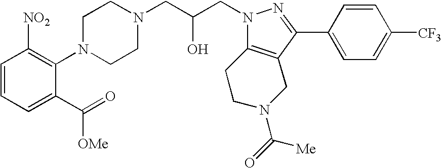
C1=CC=C(C([OMe])=O)C(N2CCN(CC(CN3N=C(C4=CC=C([CF3])C=C4)C4=C3CCN(C([Me])=O)C4)O)CC2)=C1[NO2]
